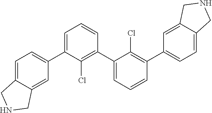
C1=C(C2=CC=C3C(=C2)CNC3)C(Cl)=C(C2=CC=CC(C3=CC=C4C(=C3)CNC4)=C2Cl)C=C1
